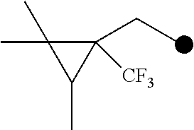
C1(C)(C)C(CC)([CF3])C1C
